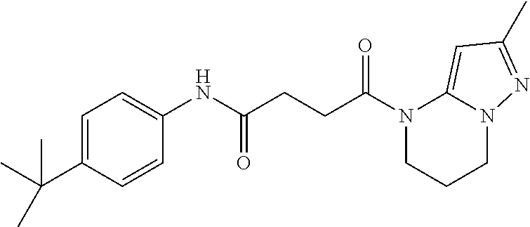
C(C1=CC=C(NC(CCC(N2CCCN3C2=CC(C)=N3)=O)=O)C=C1)(C)(C)C
